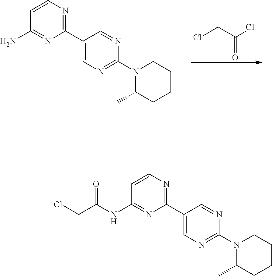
C1(C2=NC=CC(N)=N2)=CN=C(N2C(C)CCCC2)N=C1.ClCC(Cl)=O.C1(C2=NC=CC(NC(CCl)=O)=N2)=CN=C(N2C(C)CCCC2)N=C1
